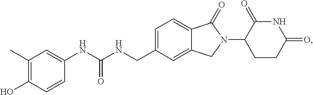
OC1=C(C)C=C(NC(NCC2=CC=C3C(=C2)CN(C2CCC(=O)NC2=O)C3=O)=O)C=C1
